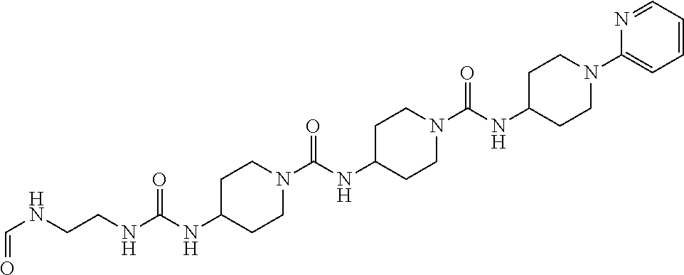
C(NCCNC(NC1CCN(C(=O)NC2CCN(C(NC3CCN(C4=CC=CC=N4)CC3)=O)CC2)CC1)=O)=O
